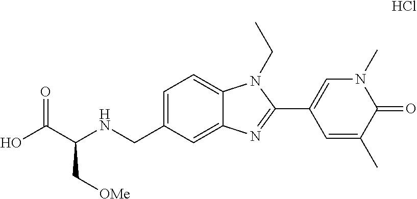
C1=C(CNC(C(O)=O)C[OMe])C=C2C(=C1)N(CC)C(C1=CN(C)C(=O)C(C)=C1)=N2.Cl
